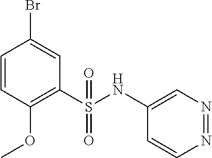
C1=CC(OC)=C(S(NC2=CN=NC=C2)(=O)=O)C=C1Br
